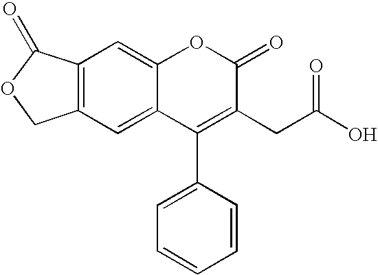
C1=C2C(=CC3=C1COC3=O)OC(=O)C(CC(=O)O)=C2C1=CC=CC=C1
